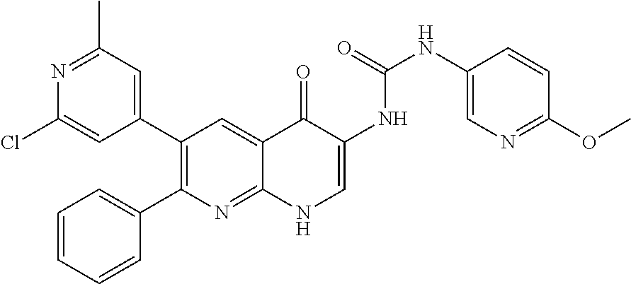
N1=C(C)C=C(C2=C(C3=CC=CC=C3)N=C3C(=C2)C(=O)C(NC(NC2=CN=C(OC)C=C2)=O)=CN3)C=C1Cl
